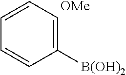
C1=CC=CC([B(OH)2])=C1.[OMe]
